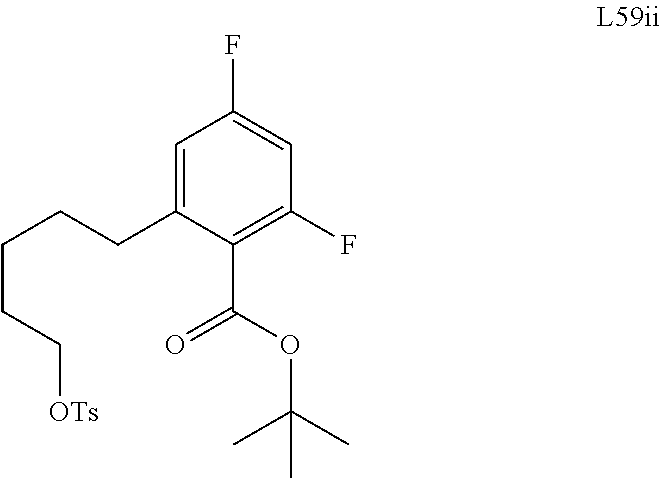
C1(CCCCC[OTs])=CC(F)=CC(F)=C1C(OC(C)(C)C)=O
